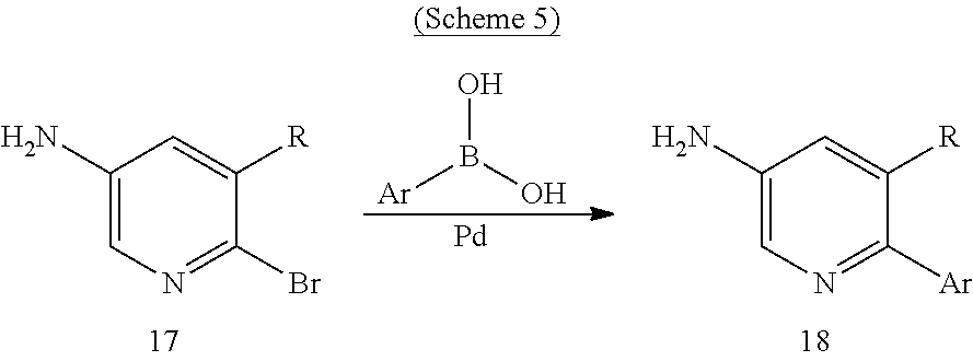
C1(N)=CN=C(Br)C([R])=C1.OB(O)[Ar].[Pd].C1(N)=CN=C([Ar])C([R])=C1
